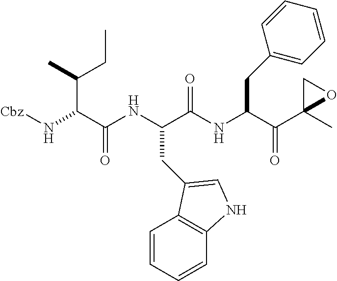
[Cbz]NC(C(NC(C(NC(C(C1(C)OC1)=O)CC1=CC=CC=C1)=O)CC1=CNC2=C1C=CC=C2)=O)C(C)CC
